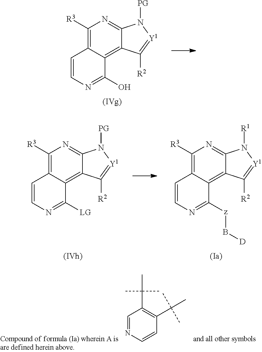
C1=NC=CC(C(C)(C)C)=C1C(C)(C)C.C1([R3])=C2C(=C3C(=N1)N([PG])[Y1]=C3[R2])C(O)=NC=C2.C1([R3])=C2C(=C3C(=N1)N([PG])[Y1]=C3[R2])C([LG])=NC=C2.C1([R3])=C2C(=C3C(=N1)N([R1])[Y1]=C3[R2])C([z]B[D])=NC=C2
